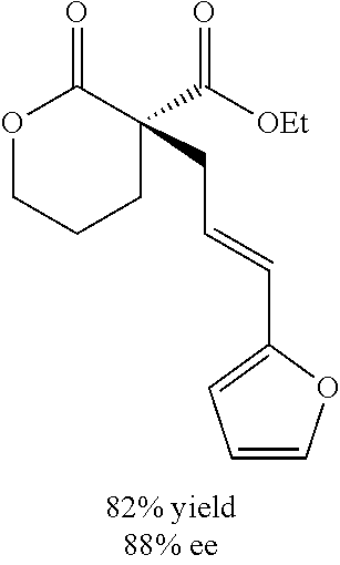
O1CCCC(C([OEt])=O)(CC=CC2=CC=CO2)C1=O
